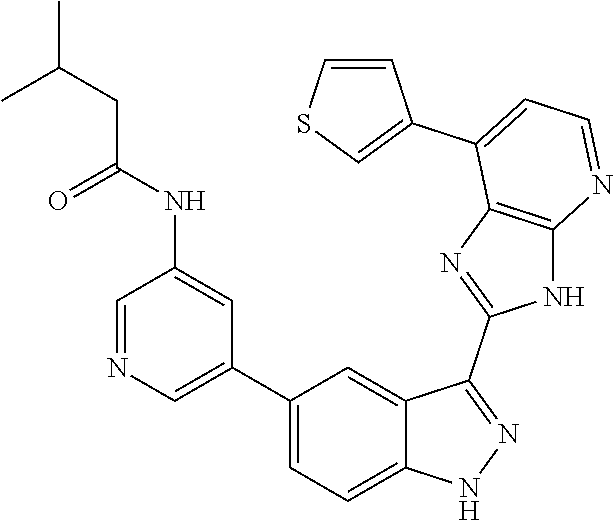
C1=NC=C(C2=CC=C3C(=C2)C(C2=NC4=C(N2)N=CC=C4C2=CSC=C2)=NN3)C=C1NC(=O)CC(C)C
